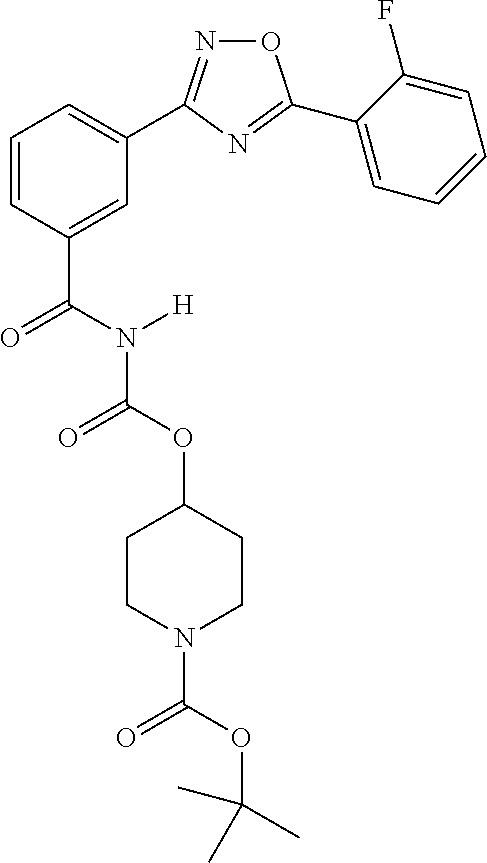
C1=C(C(N(C(OC2CCN(C(OC(C)(C)C)=O)CC2)=O)[H])=O)C=CC=C1C1=NOC(C2=CC=CC=C2F)=N1
